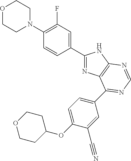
C1(C2=CC(F)=C(N3CCOCC3)C=C2)=NC2=C(N1)N=CN=C2C1=CC=C(OC2CCOCC2)C(C#N)=C1
